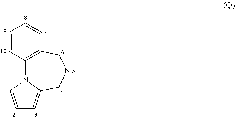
C1=CN2C(=C1)CNCC1=C2C=CC=C1
